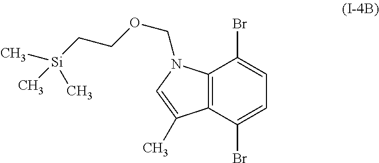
C12=C(C(Br)=CC=C1Br)C(C)=CN2COCC[Si](C)(C)C
